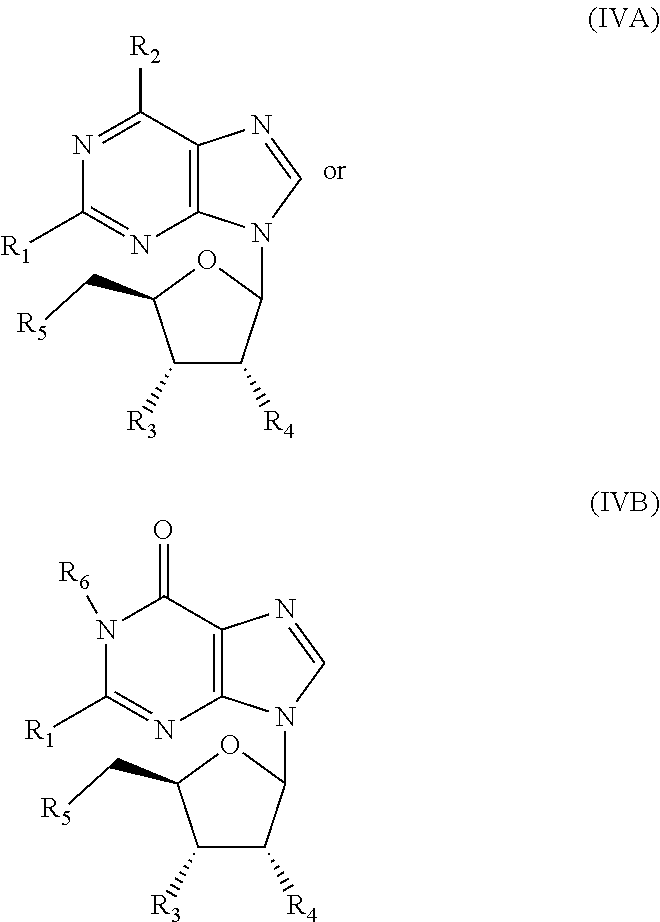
N1=C([R2])C2=C(N=C1[R1])N(C1C([R4])C([R3])C(C[R5])O1)C=N2.N1([R6])C([R1])=NC2=C(C1=O)N=CN2C1C([R4])C([R3])C(C[R5])O1
